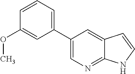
C1(C2=CC=CC(OC)=C2)=CN=C2C(=C1)C=CN2
